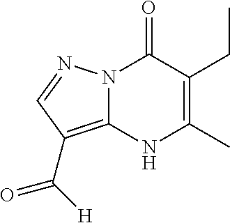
C1(C)=C(CC)C(=O)N2C(=C(C([H])=O)C=N2)N1
